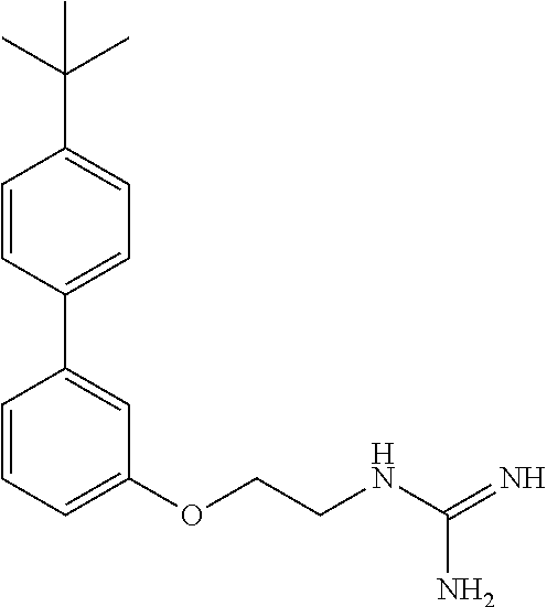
C1(C2=CC=C(C(C)(C)C)C=C2)=CC(OCCNC(=N)N)=CC=C1
